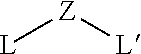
[L][Z][L]
